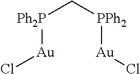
Cl[Au][Ph2P]C[PPh2][Au]Cl
